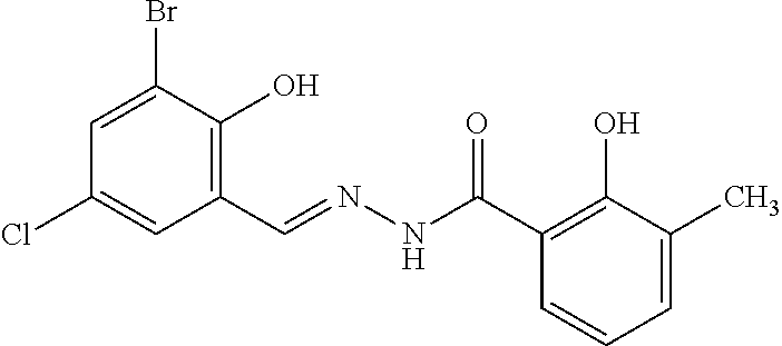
C1=C(Br)C(O)=C(C=NNC(C2=C(O)C(C)=CC=C2)=O)C=C1Cl
